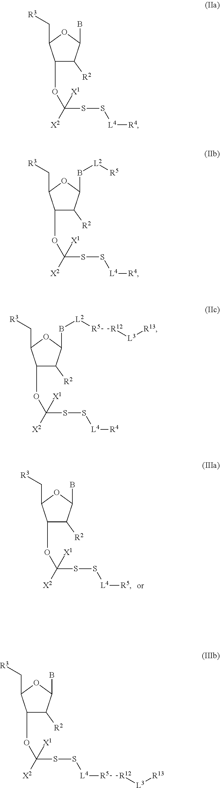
C1(OC(SS[L4][R4])([X1])[X2])C([R2])C(B[L2][R5])OC1C[R3].C1(OC(SS[L4][R5])([X1])[X2])C([R2])C(B)OC1C[R3].C1(OC(SS[L4][R4])([X1])[X2])C([R2])C(B)OC1C[R3].C1(OC(SS[L4][R4])([X1])[X2])C([R2])C(B[L2][R5][R12][L3][R13])OC1C[R3].C1(OC(SS[L4][R5][R12][L3][R13])([X1])[X2])C([R2])C(B)OC1C[R3]
